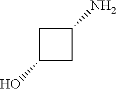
C1(O)CC(N)C1
